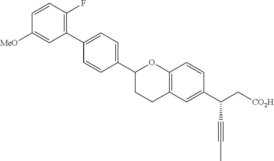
C1(C2CCC3=C(O2)C=CC(C(C[CO2H])C#CC)=C3)=CC=C(C2=C(F)C=CC([MeO])=C2)C=C1
